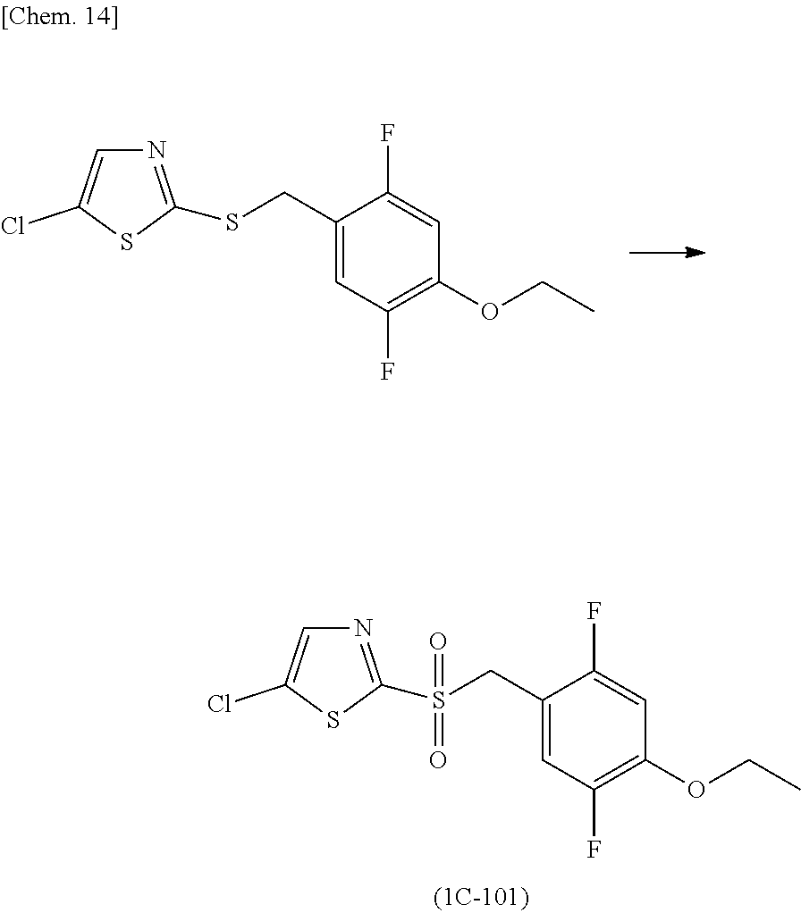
C1(CS(C2=NC=C(Cl)S2)(=O)=O)=CC(F)=C(OCC)C=C1F.C1(CSC2=NC=C(Cl)S2)=CC(F)=C(OCC)C=C1F
